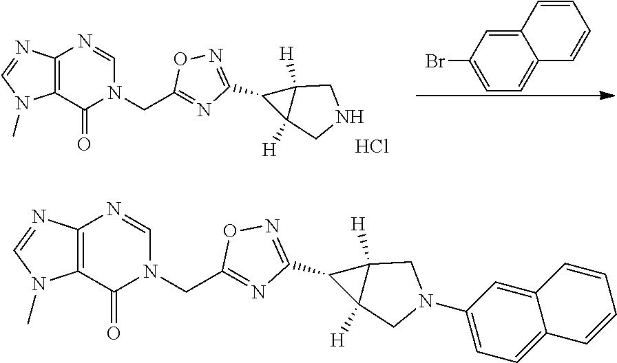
Cl.C(C1=NC(C2C3([H])C2([H])CNC3)=NO1)N1C(=O)C2=C(N=C1)N=CN2C.C12=CC(Br)=CC=C1C=CC=C2.C(C1=NC(C2C3([H])C2([H])CN(C2=CC=C4C(=C2)C=CC=C4)C3)=NO1)N1C(=O)C2=C(N=C1)N=CN2C
